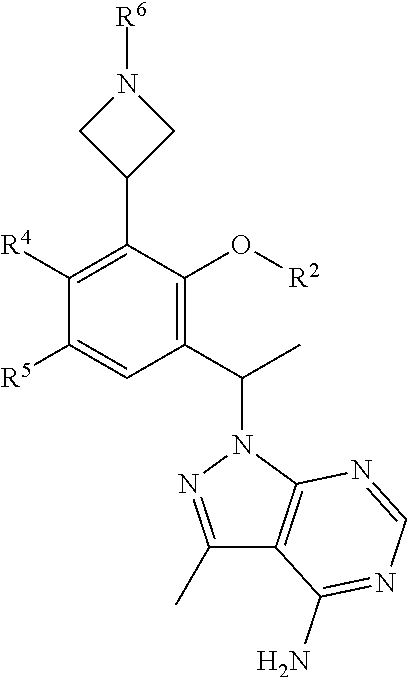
C1([R4])=C(C2CN([R6])C2)C(O[R2])=C(C(C)N2N=C(C)C3=C2N=CN=C3N)C=C1[R5]
